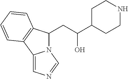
C(C(C1CCNCC1)O)C1N2C(=CN=C2)C2=C1C=CC=C2
